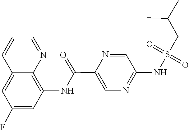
C1=NC2=C(NC(C3=CN=C(NS(=O)(=O)CC(C)C)C=N3)=O)C=C(F)C=C2C=C1
